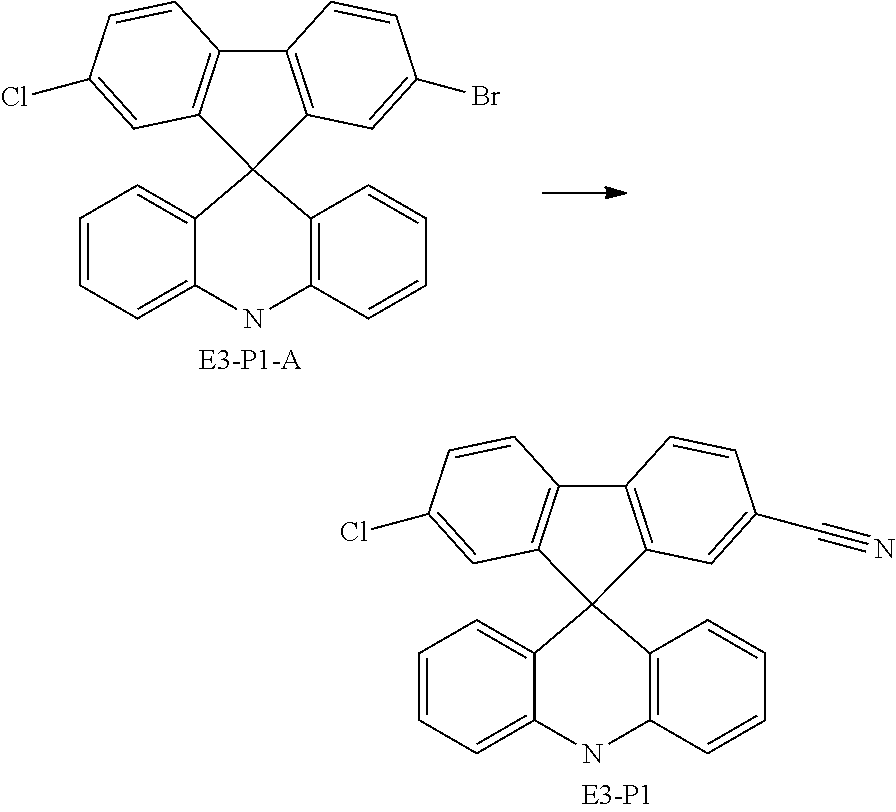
C12=C(C3(C4=C1C=CC(Cl)=C4)C1=CC=CC=C1NC1=C3C=CC=C1)C=C(Br)C=C2.C12=C(C3(C4=C1C=CC(Cl)=C4)C1=CC=CC=C1NC1=C3C=CC=C1)C=C(C#N)C=C2
